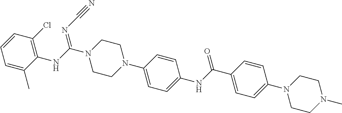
C1=CC(N2CCN(C(NC3=C(Cl)C=CC=C3C)=NC#N)CC2)=CC=C1NC(=O)C1=CC=C(N2CCN(C)CC2)C=C1
